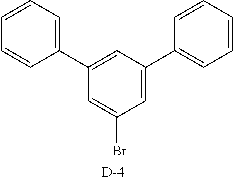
C1(C2=CC=CC=C2)=CC(Br)=CC(C2=CC=CC=C2)=C1.[D]
